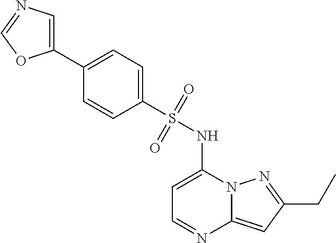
CCC1=NN2C(=C1)N=CC=C2NS(C1=CC=C(C2=CN=CO2)C=C1)(=O)=O
